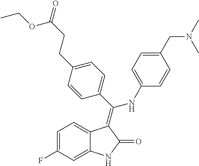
C1=C(F)C=C2C(=C1)C(=C(C1=CC=C(CCC(=O)OCC)C=C1)NC1=CC=C(CN(C)C)C=C1)C(=O)N2
